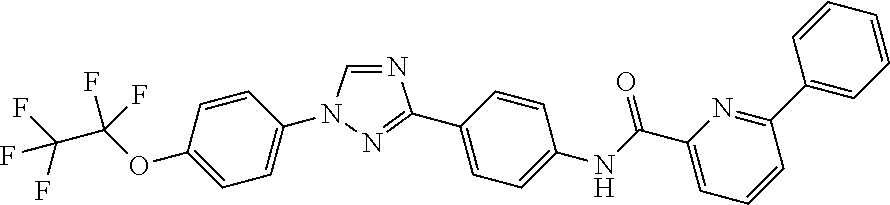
N1=CN(C2=CC=C(OC(F)(F)C(F)(F)F)C=C2)N=C1C1=CC=C(NC(C2=CC=CC(C3=CC=CC=C3)=N2)=O)C=C1
